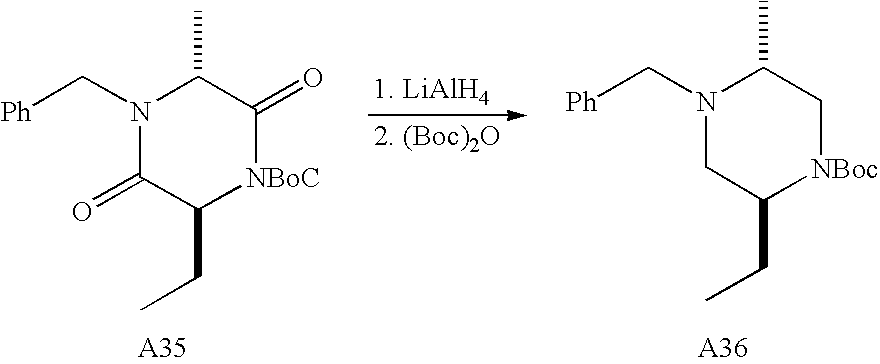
N1(C[Ph])C(=O)C(CC)[NBoC]C(=O)C1C.N1(C[Ph])CC(CC)[NBoc]CC1C
